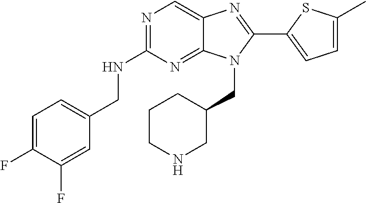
C1=C(F)C(F)=CC(CNC2=NC=C3C(=N2)N(CC2CCCNC2)C(C2=CC=C(C)S2)=N3)=C1
